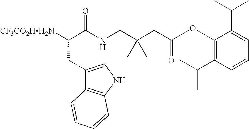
[CF3CO2HH2N]C(C(NCC(CC(=O)OC1=C(C(C)C)C=CC=C1C(C)C)(C)C)=O)CC1=CNC2=C1C=CC=C2
